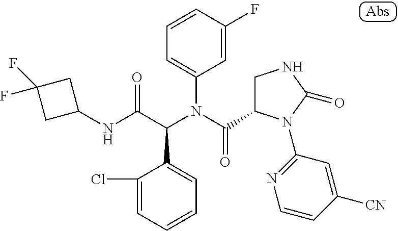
C1(NC(C(N(C(=O)C2CNC(=O)N2C2=NC=CC([CN])=C2)C2=CC=CC(F)=C2)C2=CC=CC=C2Cl)=O)CC(F)(F)C1
